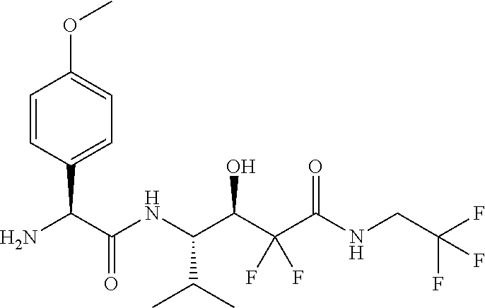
C1=CC(C(N)C(NC(C(C(C(NCC(F)(F)F)=O)(F)F)O)C(C)C)=O)=CC=C1OC
